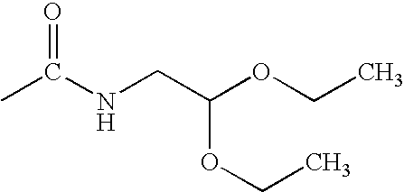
CC(NCC(OCC)OCC)=O
